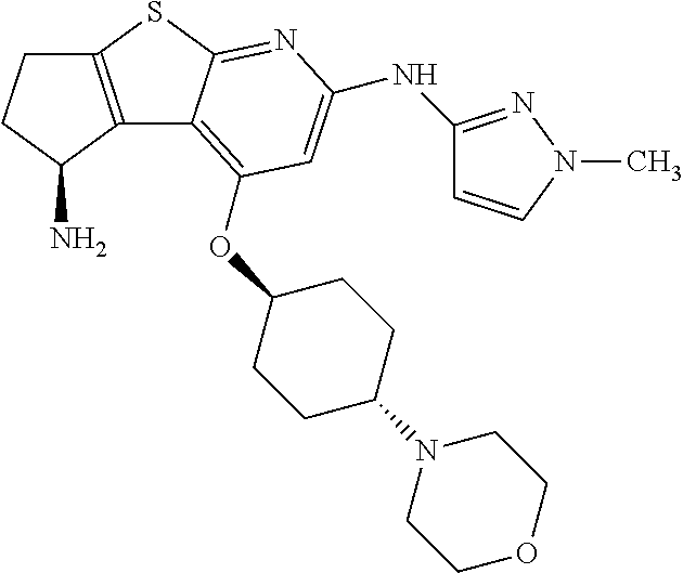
C1C2=C(C(N)C1)C1=C(OC3CCC(N4CCOCC4)CC3)C=C(NC3=NN(C)C=C3)N=C1S2
